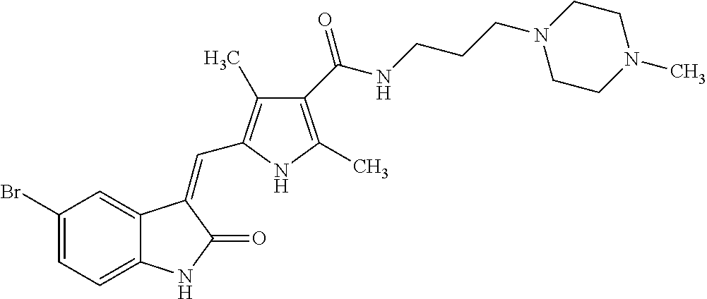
C1(Br)=CC=C2C(=C1)C(=CC1=C(C)C(C(NCCCN3CCN(C)CC3)=O)=C(C)N1)C(=O)N2
